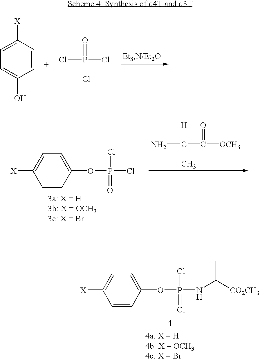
C1([X])=CC=C(O)C=C1.ClP(=O)(Cl)Cl.NC(C)([H])C([OCH3])=O.C1=C([X])C=CC(OP(Cl)(=O)Cl)=C1.C1=C([X])C=CC(OP(Cl)(=Cl)NC([CO2CH3])C)=C1
